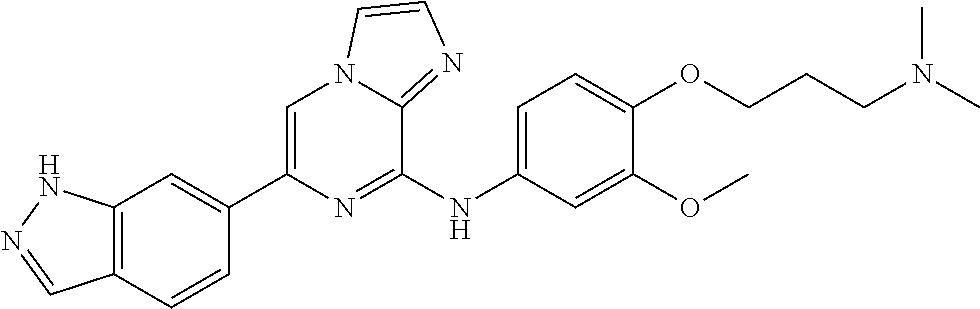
C12=C(C=CC(C3=CN4C(=NC=C4)C(NC4=CC=C(OCCCN(C)C)C(OC)=C4)=N3)=C1)C=NN2
